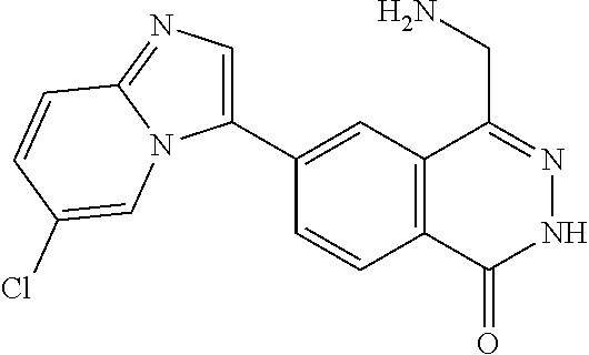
C1(C2=CN=C3N2C=C(Cl)C=C3)=CC2=C(C=C1)C(=O)NN=C2CN
